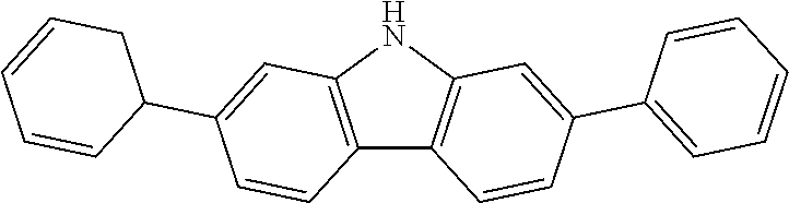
C12=C(NC3=C1C=CC(C1=CC=CC=C1)=C3)C=C(C1CC=CC=C1)C=C2
